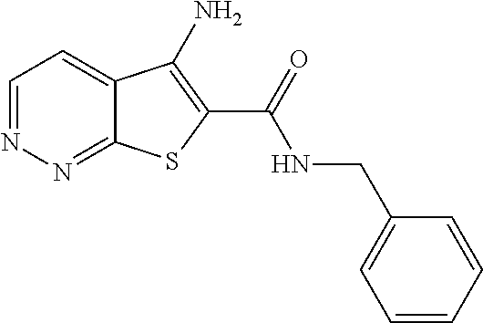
C1=NN=C2C(=C1)C(N)=C(C(=O)NCC1=CC=CC=C1)S2
